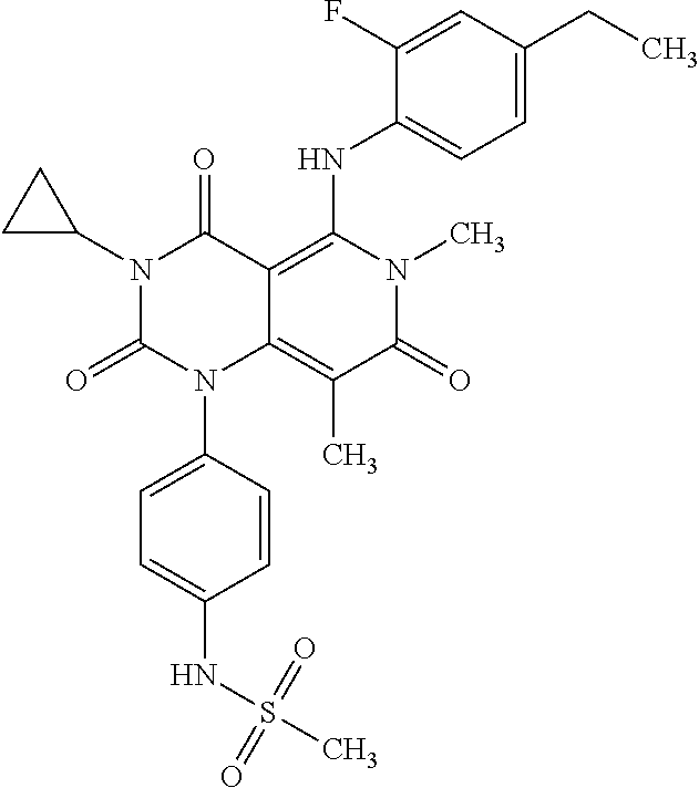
N1(C2CC2)C(=O)N(C2=CC=C(NS(C)(=O)=O)C=C2)C2=C(C)C(=O)N(C)C(NC3=CC=C(CC)C=C3F)=C2C1=O
